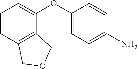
C1=CC2=C(C(OC3=CC=C(N)C=C3)=C1)COC2
